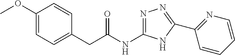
C(C(NC1=NN=C(C2=NC=CC=C2)N1)=O)C1=CC=C(OC)C=C1
